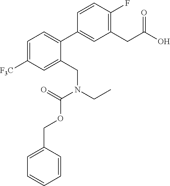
C1=C([F3C])C=C(CN(C(OCC2=CC=CC=C2)=O)CC)C(C2=CC(CC(=O)O)=C(F)C=C2)=C1
